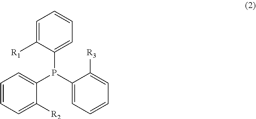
C1(P(C2=CC=CC=C2[R2])C2=CC=CC=C2[R3])=CC=CC=C1[R1]
